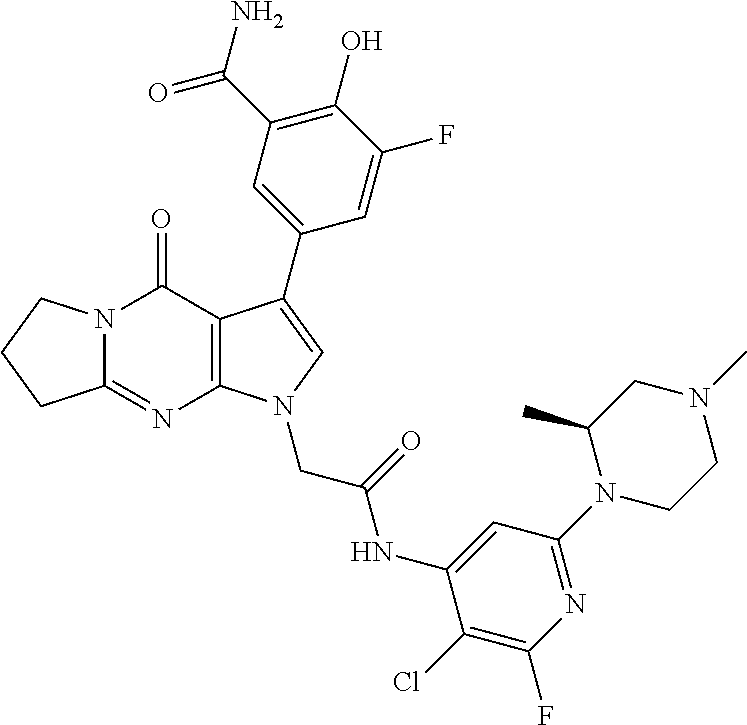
C12=NC3=C(C(=O)N1CCC2)C(C1=CC(C(N)=O)=C(O)C(F)=C1)=CN3CC(NC1=CC(N2CCN(C)CC2C)=NC(F)=C1Cl)=O
